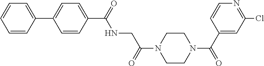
C1=CC(C2=CC=C(C(NCC(N3CCN(C(C4=CC(Cl)=NC=C4)=O)CC3)=O)=O)C=C2)=CC=C1
